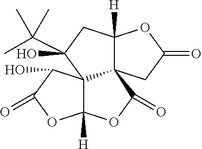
C123C([H])(CC(O)(C(C)(C)C)C14C([H])(OC2=O)OC(=O)C4O)OC(=O)C3
